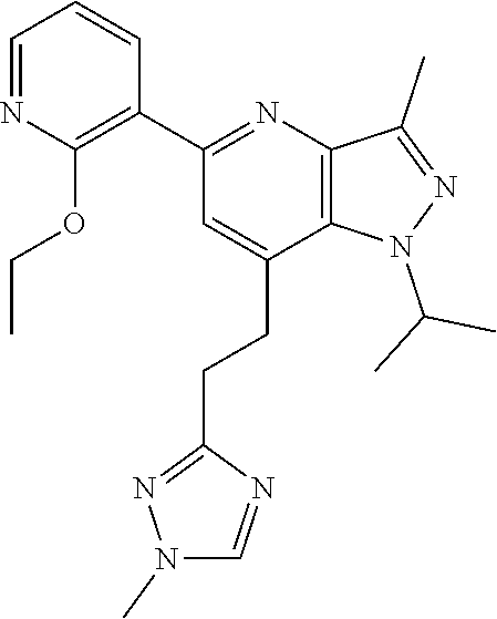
C12=C(N=C(C3=C(OCC)N=CC=C3)C=C1CCC1=NN(C)C=N1)C(C)=NN2C(C)C
